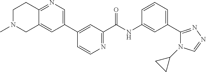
C1=CC=C(C2=NN=CN2C2CC2)C=C1NC(C1=NC=CC(C2=CN=C3C(=C2)CN(C)CC3)=C1)=O
